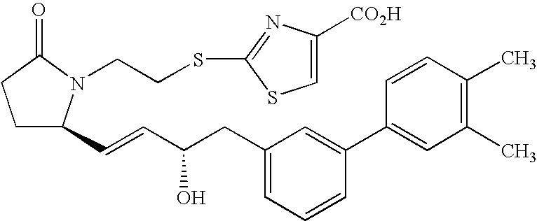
C(CSC1=NC([CO2H])=CS1)N1C(C=CC(O)CC2=CC=CC(C3=CC(C)=C(C)C=C3)=C2)CCC1=O
